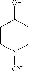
C1CN([CN])CCC1O
